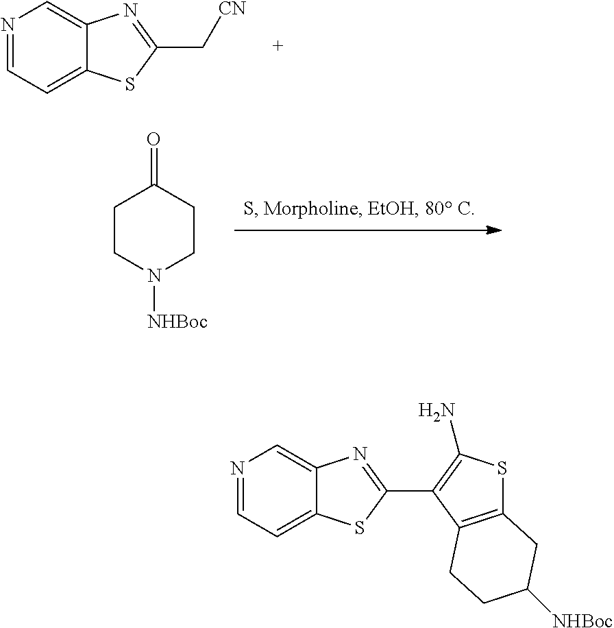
C1=NC=C2C(=C1)SC(C[CN])=N2.C1=NC=C2C(=C1)SC(C1=C(N)SC3=C1CCC([NHBoc])C3)=N2.C1CN([NHBoc])CCC1=O
